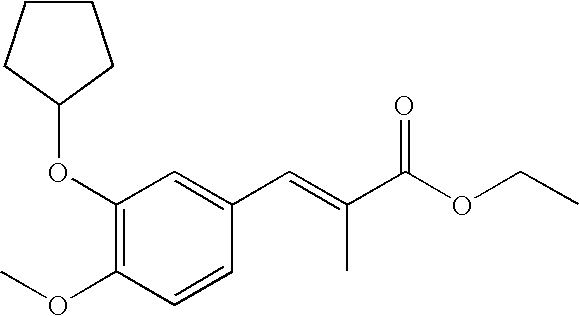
O(C1=C(OC)C=CC(C=C(C(OCC)=O)C)=C1)C1CCCC1
